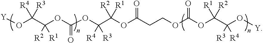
O(C(C(OC(OC(C(OC(CCOC(OC(C(O[Y])([R3])[R4])([R1])[R2])=O)=O)([R2])[R1])([R4])[R3])=O)([R2])[R1])([R4])[R3])[Y]
